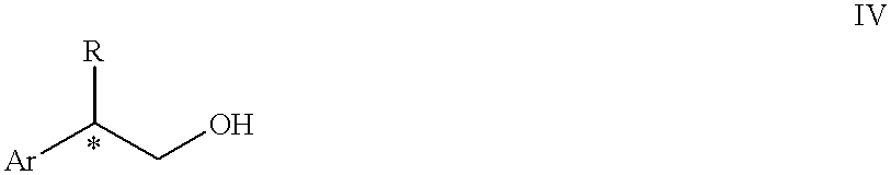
[Ar]C(CO)[R]
